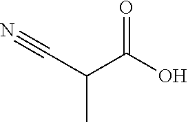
C(C(C(O)=O)C)#N
